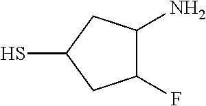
C1(F)C(N)CC(S)C1
